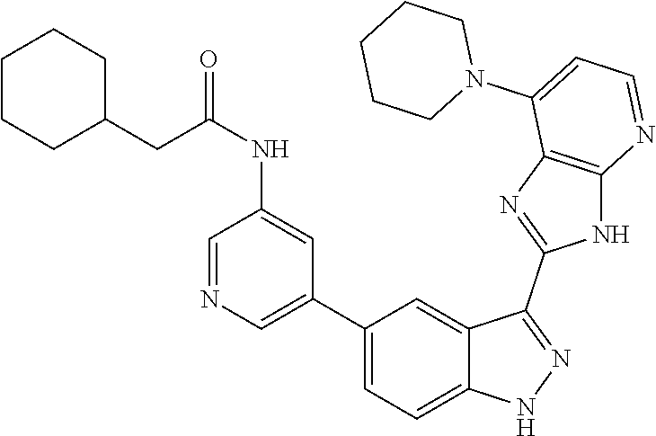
C1(C2=CC=C3C(=C2)C(C2=NC4=C(N2)N=CC=C4N2CCCCC2)=NN3)=CN=CC(NC(CC2CCCCC2)=O)=C1
